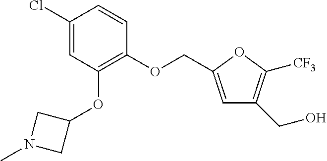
C1(OCC2=CC(CO)=C([CF3])O2)=C(OC2CN(C)C2)C=C(Cl)C=C1
